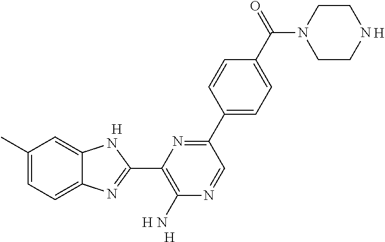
C1(C)=CC=C2C(=C1)NC(C1=C(N)N=CC(C3=CC=C(C(N4CCNCC4)=O)C=C3)=N1)=N2.[H].[H].[H].[H]
